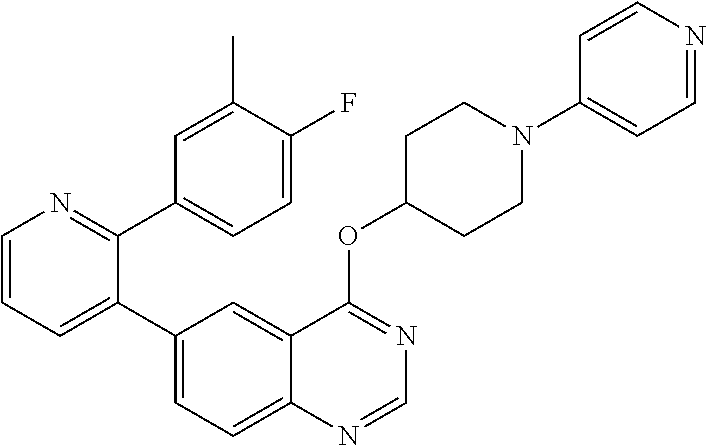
C1=CN=C(C2=CC=C(F)C(C)=C2)C(C2=CC=C3C(=C2)C(OC2CCN(C4=CC=NC=C4)CC2)=NC=N3)=C1
